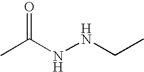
O=C(NNCC)C
